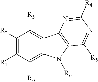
C1([R2])=C([R1])C([R0])=C2C(=C1[R3])C1=C(N2[R6])C([R5])=NC([R4])=N1
